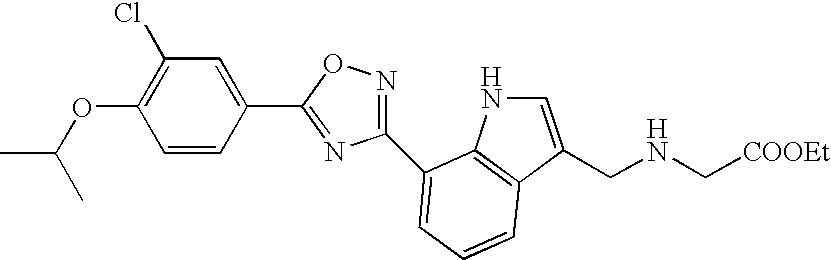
C1(C2=NC(C3=CC=CC4=C3NC=C4CNC[COOEt])=NO2)=CC(Cl)=C(OC(C)C)C=C1
